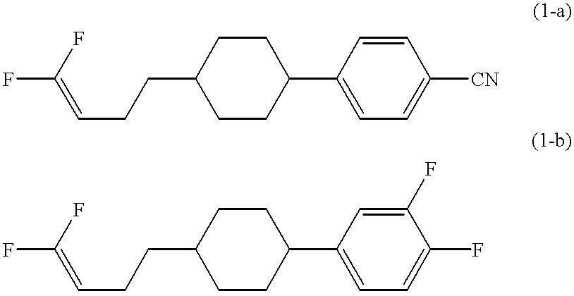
FC(=CCCC1CCC(C2=CC=C([CN])C=C2)CC1)F.FC(=CCCC1CCC(C2=CC=C(F)C(F)=C2)CC1)F
